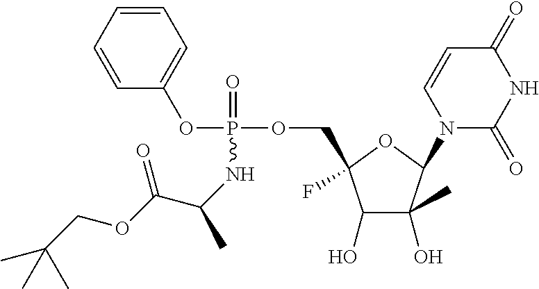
C1=CC=CC(OP(OCC2(F)C(O)C(C)(O)C(N3C(=O)NC(=O)C=C3)O2)(=O)NC(C(OCC(C)(C)C)=O)C)=C1
